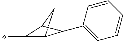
CC1C2CC1C2C1=CC=CC=C1
